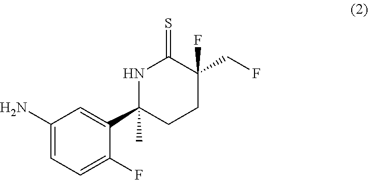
NC1=CC=C(F)C(C2(C)CCC(F)(CF)C(=S)N2)=C1
